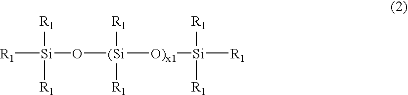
[R1][Si](O[(Si]([O)x1][Si]([R1])([R1])[R1])([R1])[R1])([R1])[R1]
